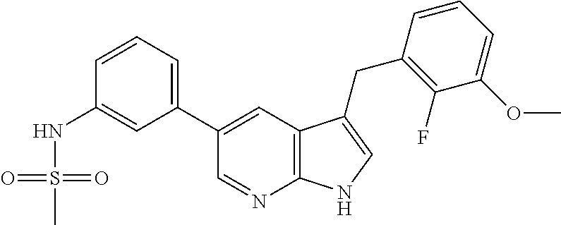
C12=C(C=C(C3=CC=CC(NS(C)(=O)=O)=C3)C=N1)C(CC1=C(F)C(OC)=CC=C1)=CN2
